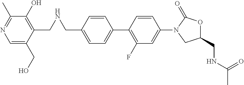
C1(CNCC2=C(O)C(C)=NC=C2CO)=CC=C(C2=C(F)C=C(N3C(=O)OC(CNC(C)=O)C3)C=C2)C=C1
